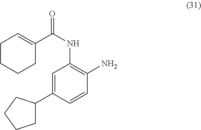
C(NC1=C(N)C=CC(C2CCCC2)=C1)(=O)C1=CCCCC1
